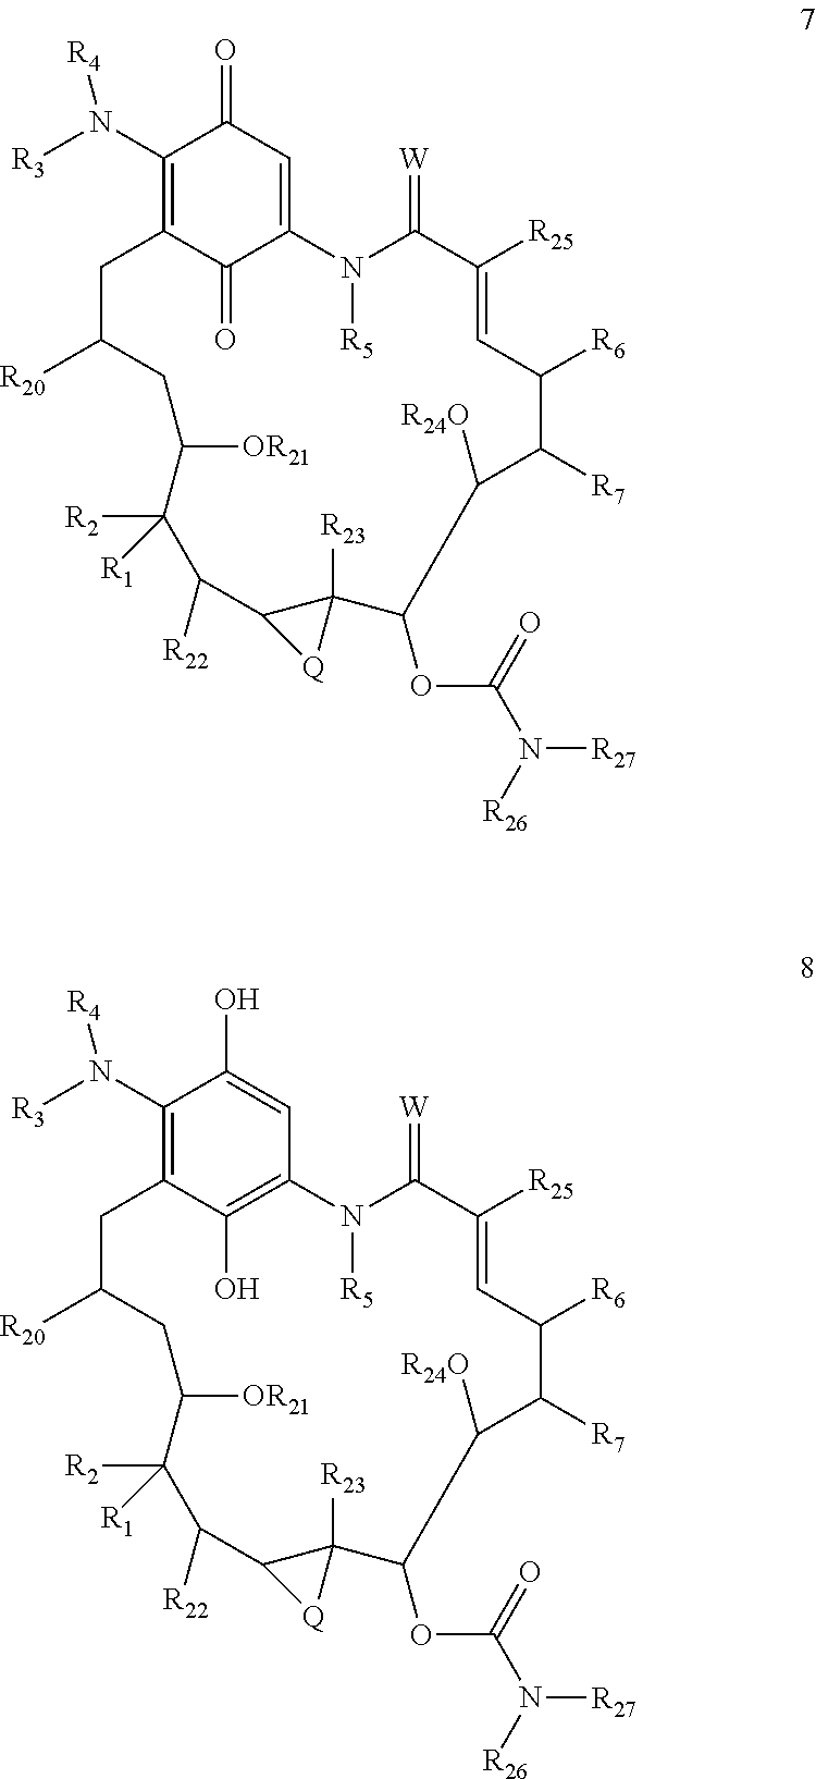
C1(N([R3])[R4])=C2C(=O)C(=CC1=O)N([R5])C(=[W])C([R25])=CC([R6])C([R7])C([R24O])C(OC(N([R27])[R26])=O)C1([R23])C(C([R22])C([R2])([R1])C([OR21])CC([R20])C2)[Q]1.C1(N([R3])[R4])=C2C(O)=C(C=C1O)N([R5])C(=[W])C([R25])=CC([R6])C([R7])C([R24O])C(OC(N([R27])[R26])=O)C1([R23])C(C([R22])C([R2])([R1])C([OR21])CC([R20])C2)[Q]1
